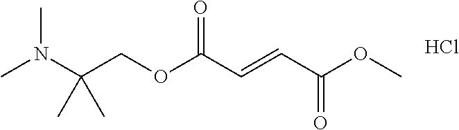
Cl.COC(C=CC(OCC(N(C)C)(C)C)=O)=O
